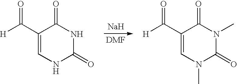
C1(C([H])=O)=CNC(=O)NC1=O.[Na].[DMF].C1(C([H])=O)=CN(C)C(=O)N(C)C1=O
